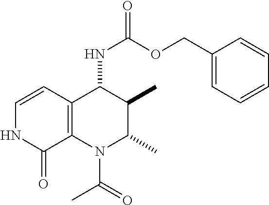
C12=C(C(NC(=O)OCC3=CC=CC=C3)C(C)C(C)N1C(=O)C)C=CNC2=O
